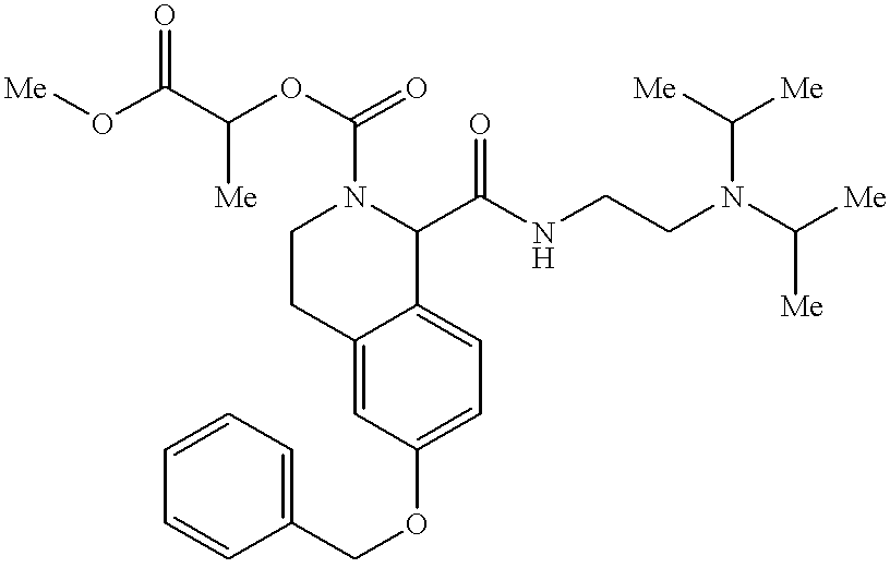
[Me]OC(=O)C(OC(=O)N1CCC2=CC(OCC3=CC=CC=C3)=CC=C2C1C(NCCN(C([Me])[Me])C([Me])[Me])=O)[Me]
